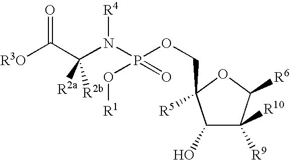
C1(O)C([R10])([R9])C([R6])OC1([R5])COP(N(C(C([R3O])=O)([R2a])[R2b])[R4])(=O)O[R1]
